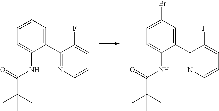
C1=CC=C(C2=NC=CC=C2F)C(NC(=O)C(C)(C)C)=C1.C1=C(Br)C=C(C2=NC=CC=C2F)C(NC(=O)C(C)(C)C)=C1
